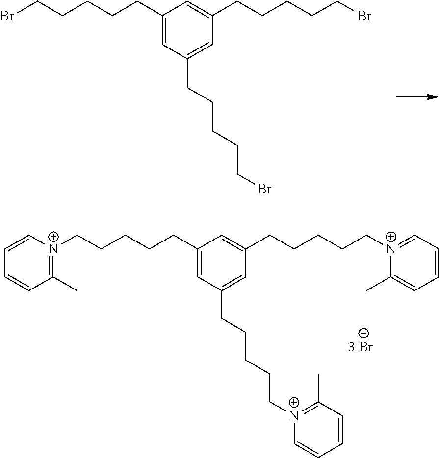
C1(CCCCCBr)=CC(CCCCCBr)=CC(CCCCCBr)=C1.C1(CCCCC[N+]2=C(C)C=CC=C2)=CC(CCCCC[N+]2=C(C)C=CC=C2)=CC(CCCCC[N+]2=CC=CC=C2C)=C1
